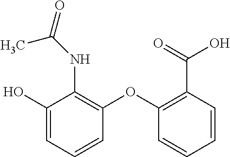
C1(O)=CC=CC(OC2=C(C(O)=O)C=CC=C2)=C1NC(=O)C
